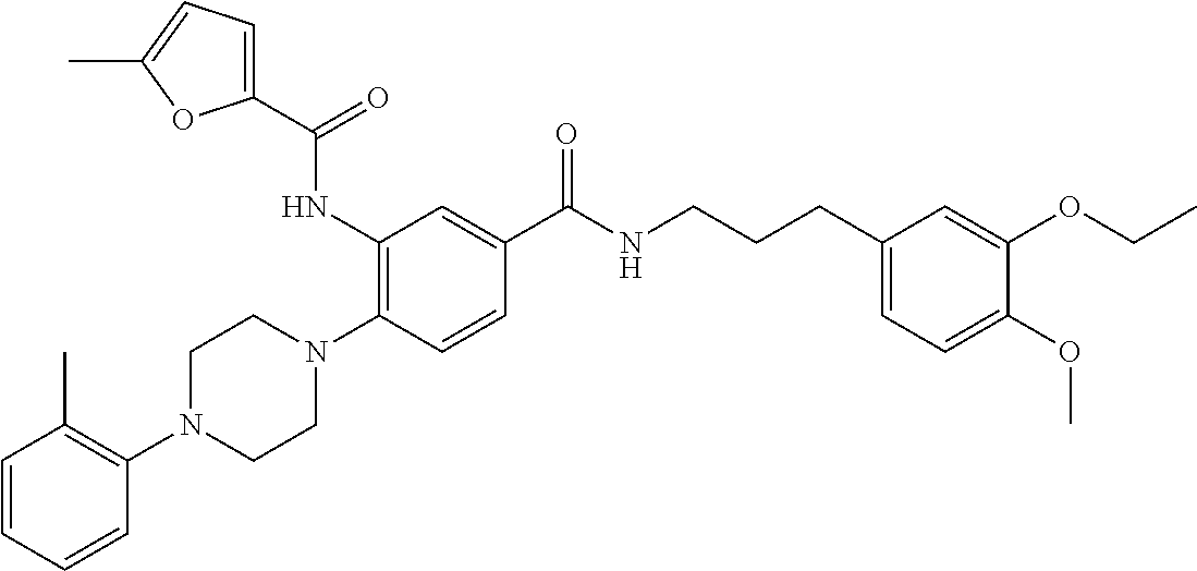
C1=CC=CC(N2CCN(C3=C(NC(C4=CC=C(C)O4)=O)C=C(C(NCCCC4=CC=C(OC)C(OCC)=C4)=O)C=C3)CC2)=C1C
